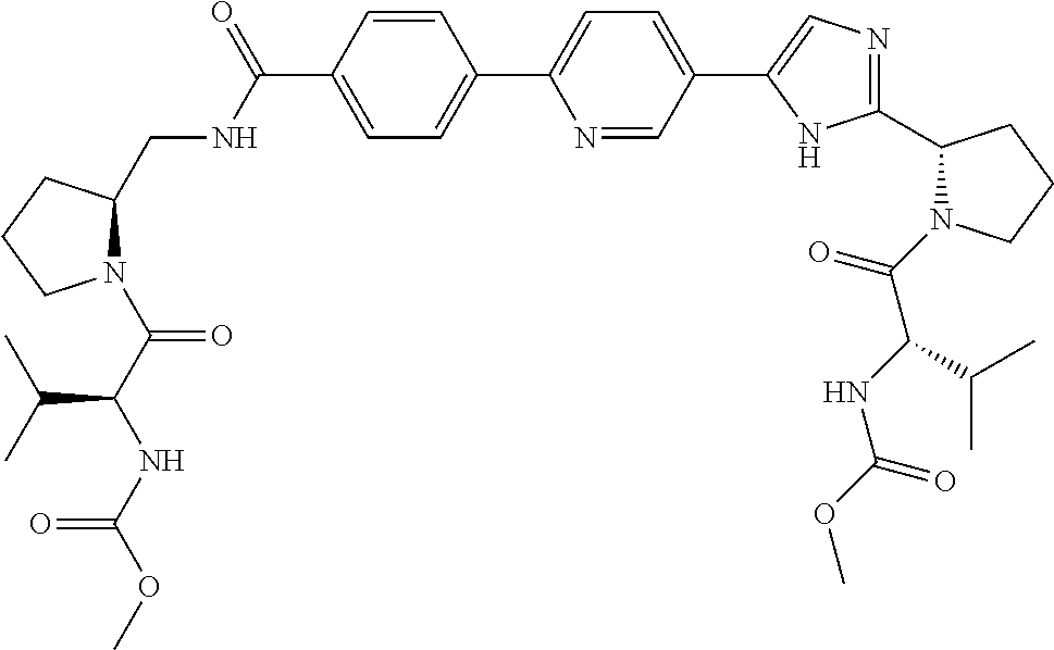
C1=CC(C(NCC2N(C(C(NC(OC)=O)C(C)C)=O)CCC2)=O)=CC=C1C1=CC=C(C2=CN=C(C3N(C(C(NC(OC)=O)C(C)C)=O)CCC3)N2)C=N1
